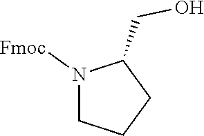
N1([Fmoc])CCCC1CO
